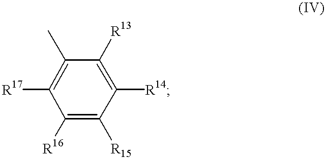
[R17]C1=C(C)C([R13])=C([R14])C([R15])=C1[R16]
